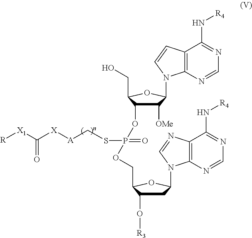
C1([OMe])C(OP(SC[A][X]C([X1][R])=O)(=O)OCC2C(O[R3])CC(N3C4=C(N=C3)C(N[R4])=NC=N4)O2)C(CO)OC1N1C2=C(C=C1)C(N[R4])=NC=N2
